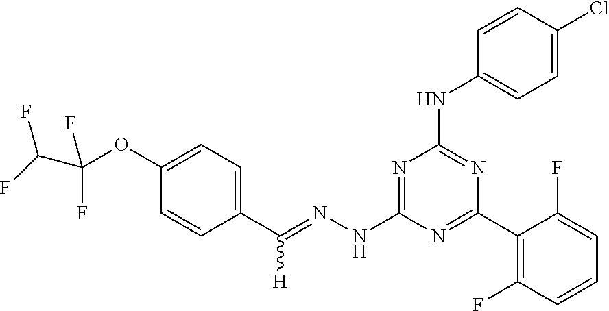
C1(C(=NNC2=NC(NC3=CC=C(Cl)C=C3)=NC(C3=C(F)C=CC=C3F)=N2)[H])=CC=C(OC(F)(F)C(F)F)C=C1
